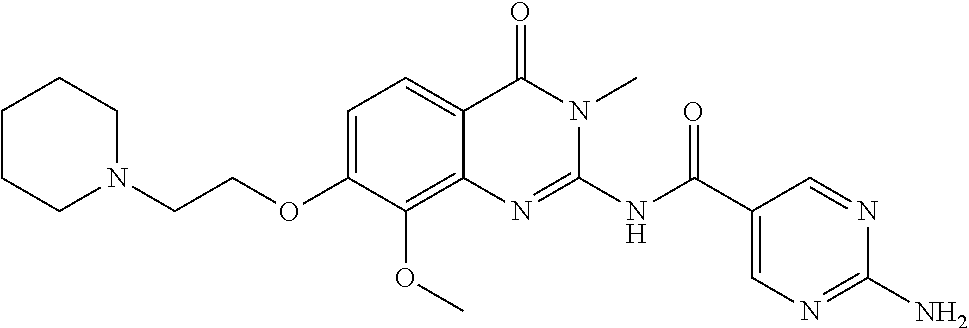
C1=C(OCCN2CCCCC2)C(OC)=C2C(=C1)C(=O)N(C)C(NC(C1=CN=C(N)N=C1)=O)=N2
